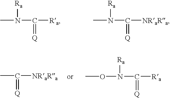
CN(C([Ra])=[Q])[Ra].CN(C([NRaRa])=[Q])[Ra].CC([NRaRa])=[Q].O(N(C([Ra])=[Q])[Ra])C
